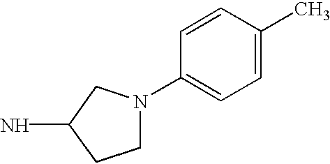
C1N(C2=CC=C(C)C=C2)CC(N)C1
